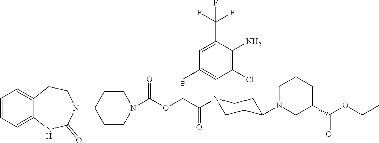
C1=CC=C2C(=C1)CCN(C1CCN(C(OC(C(N3CCC(N4CCCC(C(OCC)=O)C4)CC3)=O)CC3=CC(Cl)=C(N)C(C(F)(F)F)=C3)=O)CC1)C(=O)N2
